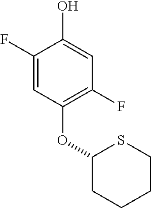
C1(F)=CC(OC2CCCCS2)=C(F)C=C1O
